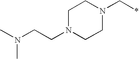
C(CN1CCN(C*)CC1)N(C)C
